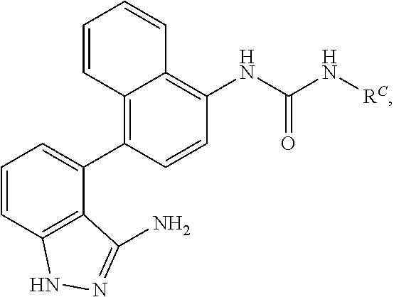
C12=C(C3=CC=CC4=C3C(N)=NN4)C=CC(NC(=O)N[RC])=C1C=CC=C2
